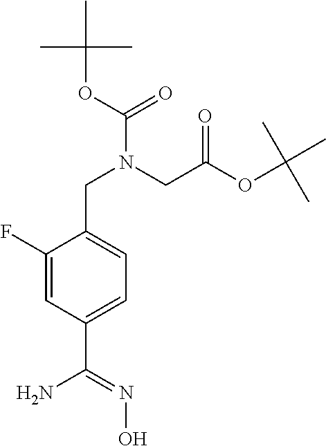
C1(F)=CC(C(N)=NO)=CC=C1CN(C(OC(C)(C)C)=O)CC(OC(C)(C)C)=O
